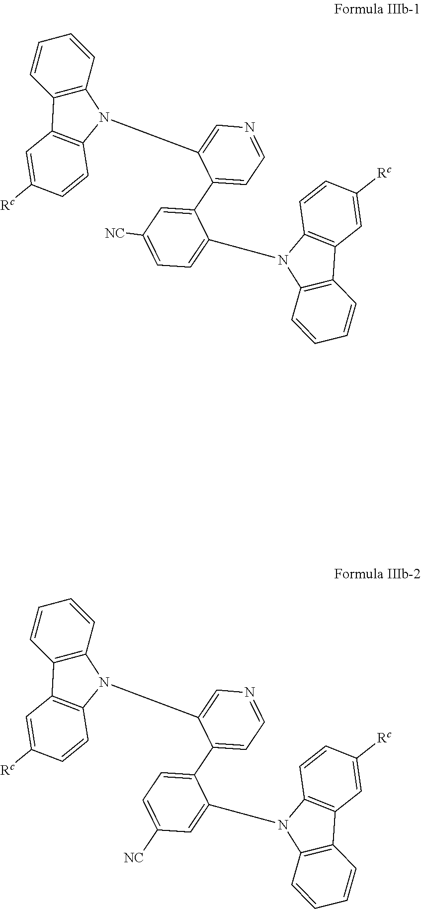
C12=C(C=CC=C1)N(C1=CN=CC=C1C1=CC([NC])=CC=C1N1C3=C(C4=C1C=CC([Rc])=C4)C=CC=C3)C1=C2C=C([Rc])C=C1.C12=C(C=CC=C1)N(C1=CN=CC=C1C1=CC=C([NC])C=C1N1C3=C(C4=C1C=CC([Rc])=C4)C=CC=C3)C1=C2C=C([Rc])C=C1
